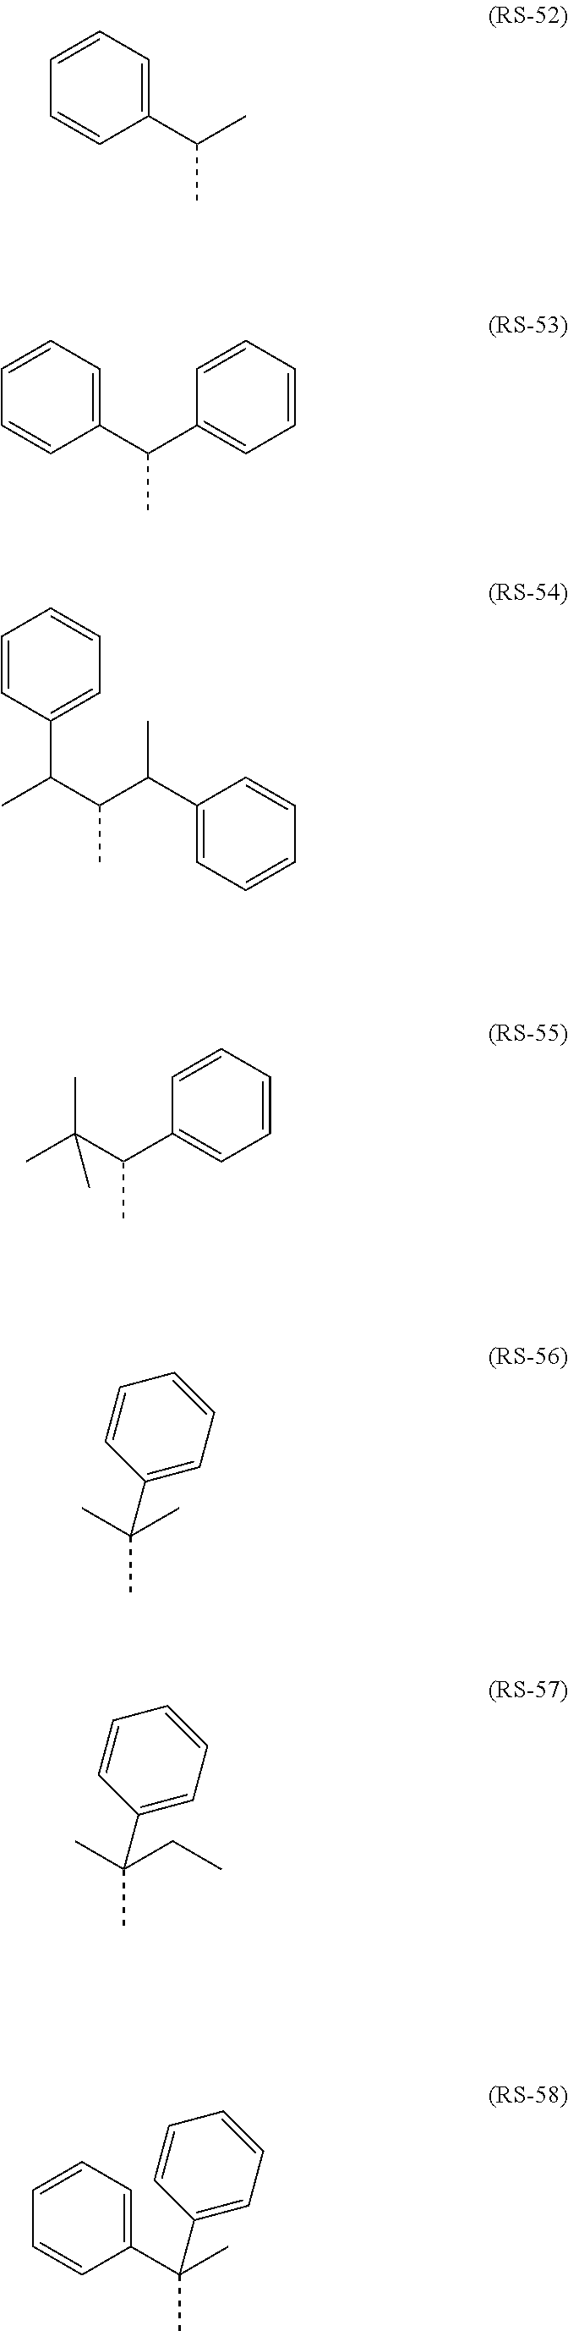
C1=CC=C(C(C)C)C=C1.C1=CC=C(C(C2=CC=CC=C2)C)C=C1.CC(C(C(C1=CC=CC=C1)C)C)C1=CC=CC=C1.C1=CC=CC=C1C(C(C)(C)C)C.C(C)(C)(C)C1=CC=CC=C1.C(CC)(C)(C)C1=CC=CC=C1.C(C)(C1=CC=CC=C1)(C)C1=CC=CC=C1
